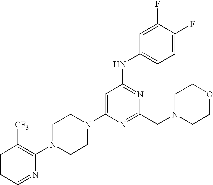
C1=C(N2CCN(C3=C([CF3])C=CC=N3)CC2)N=C(CN2CCOCC2)N=C1NC1=CC=C(F)C(F)=C1
